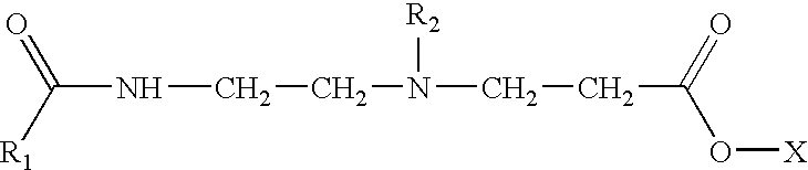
C(NCCN([R2])CCC(=O)O[X])(=O)[R1]
